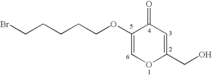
BrCCCCCOC1=COC(CO)=CC1=O
